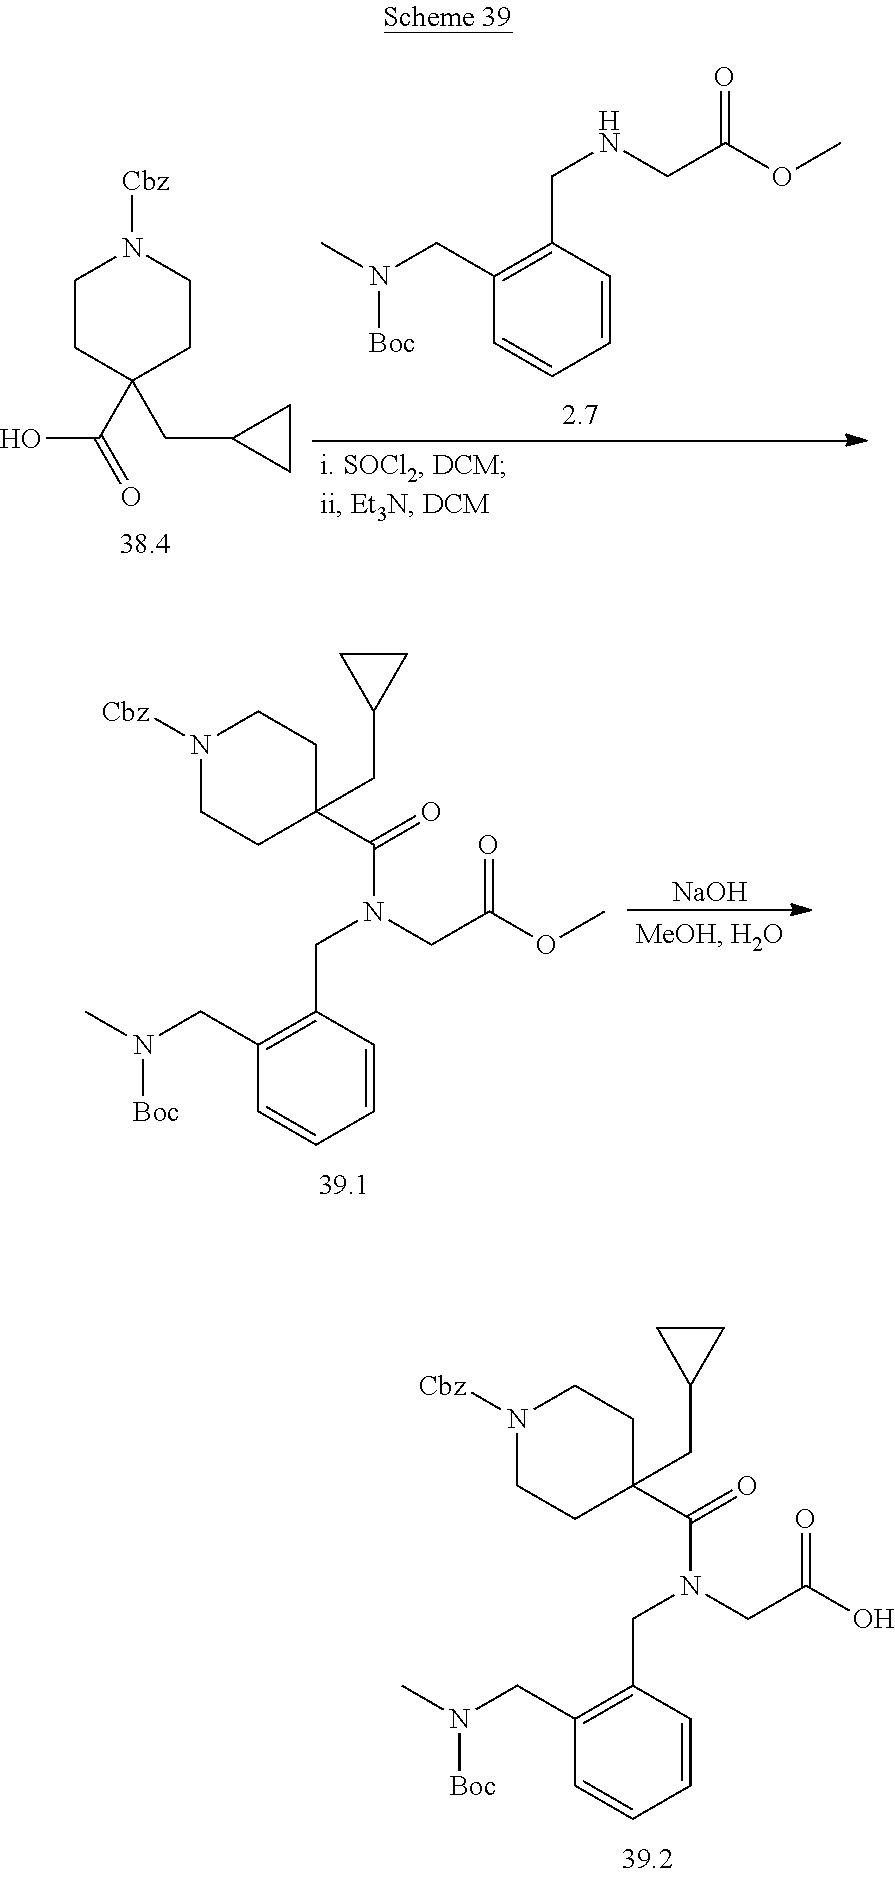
N1([Cbz])CCC(C(=O)N(CC(O)=O)CC2=C(CN([Boc])C)C=CC=C2)(CC2CC2)CC1.C1CC(C(=O)O)(CC2CC2)CCN1[Cbz].CN(CC1=C(CNCC(OC)=O)C=CC=C1)[Boc].N1([Cbz])CCC(C(=O)N(CC(OC)=O)CC2=C(CN([Boc])C)C=CC=C2)(CC2CC2)CC1.[NaOH]
